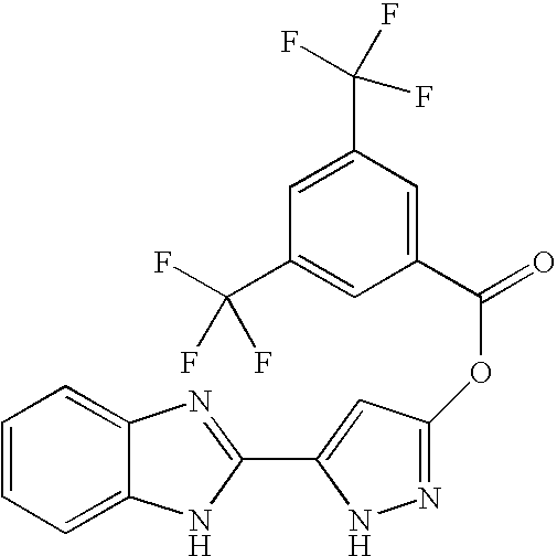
C1=CC=C2C(=C1)N=C(C1=CC(OC(C3=CC(C(F)(F)F)=CC(C(F)(F)F)=C3)=O)=NN1)N2
